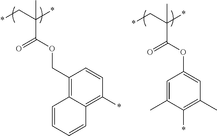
O=C(OCC1=C2C(=C(*)C=C1)C=CC=C2)C(C*)(*)C.O=C(OC1=CC(C)=C(*)C(C)=C1)C(C*)(*)C
